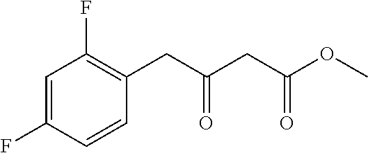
C1=C(F)C=CC(CC(CC(OC)=O)=O)=C1F
